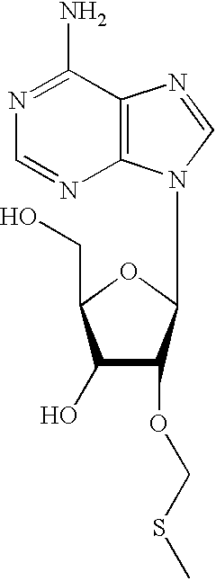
C1(O)C(OCSC)C(N2C3=C(C(N)=NC=N3)N=C2)OC1CO
